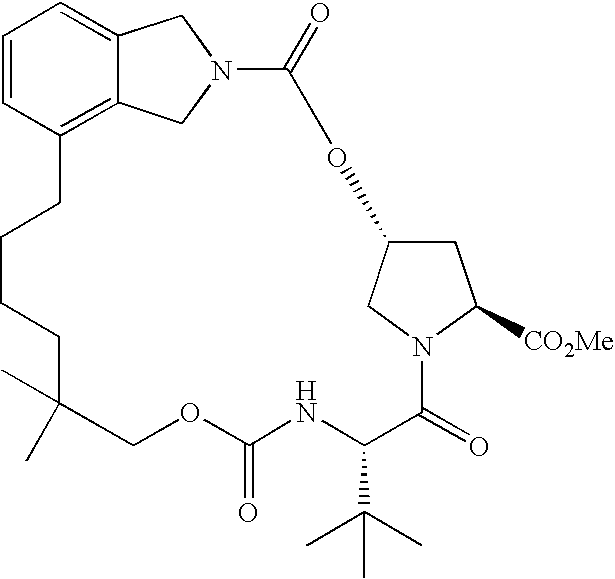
C1=CC2=C3C(=C1)CN(C3)C(=O)OC1CC([CO2Me])N(C1)C(=O)C(C(C)(C)C)NC(=O)OCC(C)(C)CCCC2
